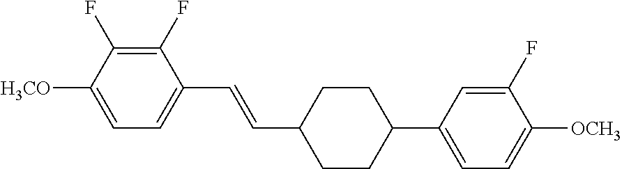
C1(F)=C(F)C([H3CO])=CC=C1C=CC1CCC(C2=CC=C([OCH3])C(F)=C2)CC1
